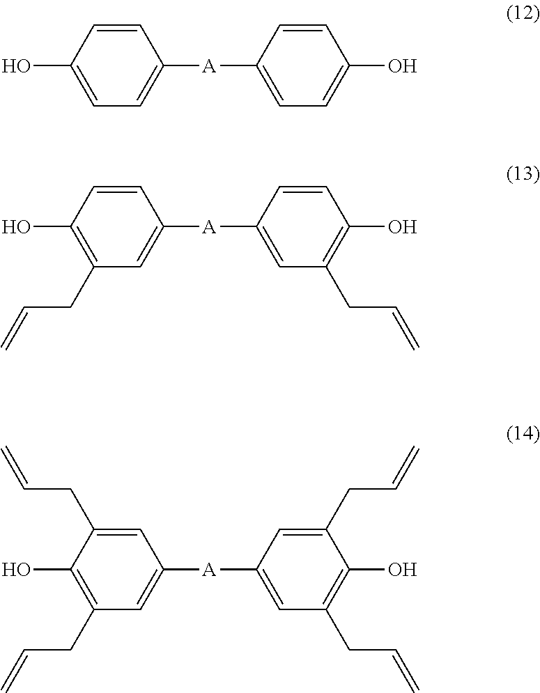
C1=CC(O)=CC=C1[A]C1=CC=C(O)C=C1.C1=CC(O)=C(CC=C)C=C1[A]C1=CC(CC=C)=C(O)C=C1.C1=C(CC=C)C(O)=C(CC=C)C=C1[A]C1=CC(CC=C)=C(O)C(CC=C)=C1
